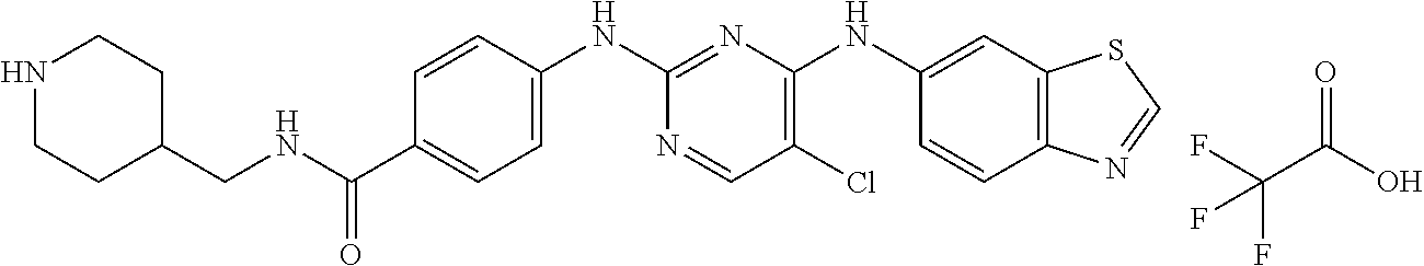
N1CCC(CNC(C2=CC=C(NC3=NC(NC4=CC5=C(C=C4)N=CS5)=C(Cl)C=N3)C=C2)=O)CC1.FC(C(O)=O)(F)F
